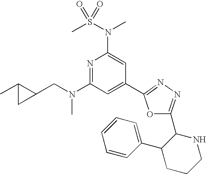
C1(C2CCCNC2C2=NN=C(C3=CC(N(CC4C(C)C4)C)=NC(N(S(C)(=O)=O)C)=C3)O2)=CC=CC=C1
